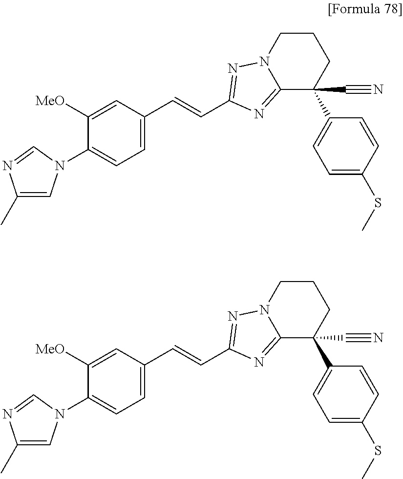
C1=C([MeO])C(N2C=C(C)N=C2)=CC=C1C=CC1=NN2CCCC(C3=CC=C(SC)C=C3)(C#N)C2=N1.C1=C([MeO])C(N2C=C(C)N=C2)=CC=C1C=CC1=NN2CCCC(C3=CC=C(SC)C=C3)(C#N)C2=N1
